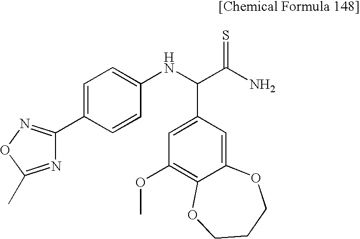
N1=C(C)ON=C1C1=CC=C(NC(C(N)=S)C2=CC(OC)=C3C(=C2)OCCCO3)C=C1
